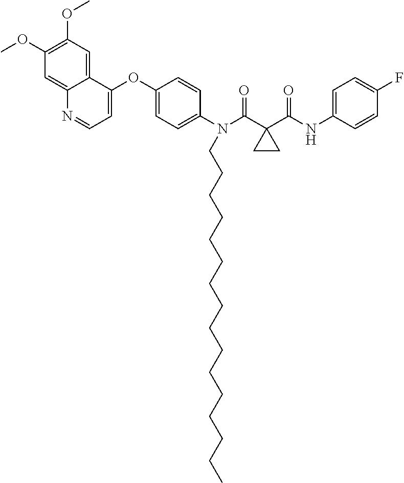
C12=CC(OC)=C(OC)C=C1N=CC=C2OC1=CC=C(N(C(C2(C(NC3=CC=C(F)C=C3)=O)CC2)=O)CCCCCCCCCCCCCCCC)C=C1
